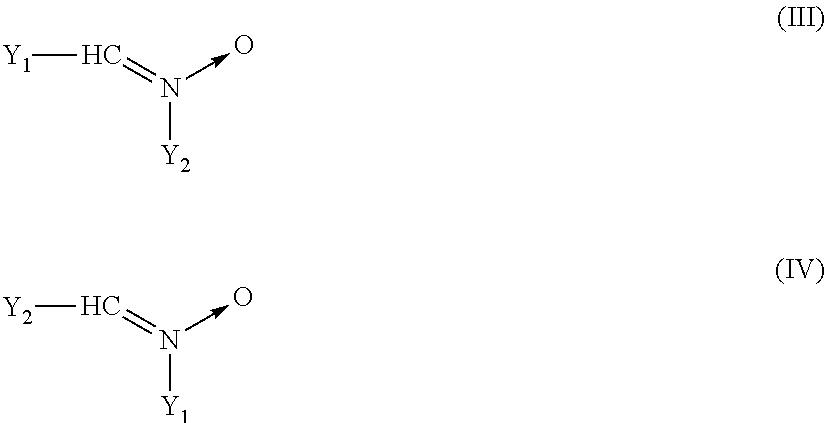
N([Y2])(=C[Y1])->O.N([Y1])(=C[Y2])->O
